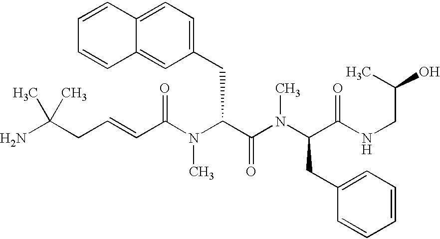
C(C(N(C(C(=O)N(C)C(CC1=CC=CC=C1)C(=O)NCC(C)O)CC1=CC=C2C(=C1)C=CC=C2)C)=O)=CCC(N)(C)C
